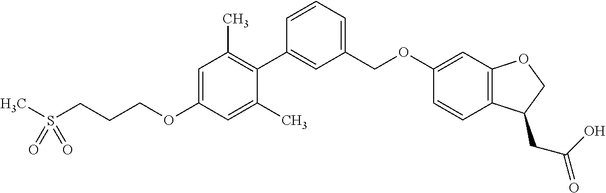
C1=C(OCCCS(C)(=O)=O)C=C(C)C(C2=CC(COC3=CC4=C(C=C3)C(CC(O)=O)CO4)=CC=C2)=C1C
